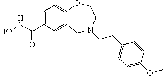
C12=CC(C(NO)=O)=CC=C1OCCN(CCC1=CC=C(OC)C=C1)C2
